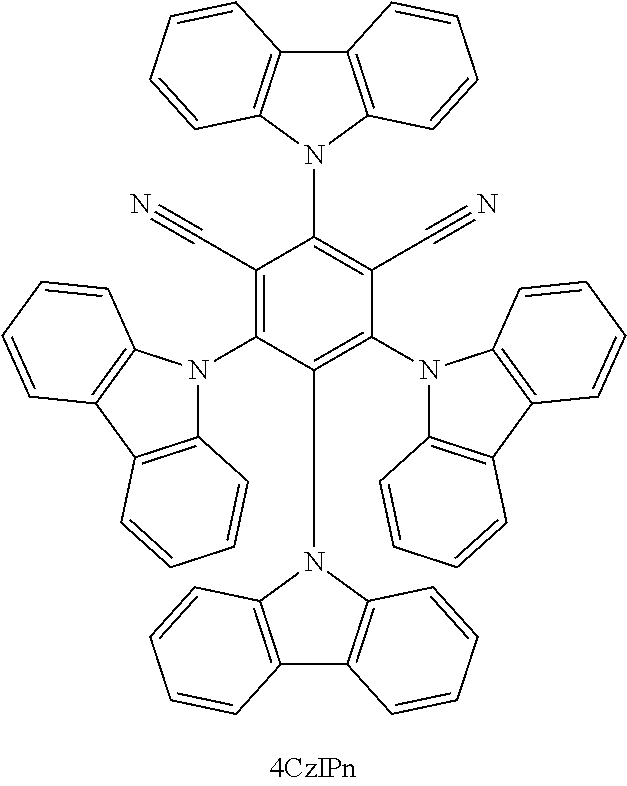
C1(C#N)=C(N2C3=C(C4=C2C=CC=C4)C=CC=C3)C(N2C3=C(C4=C2C=CC=C4)C=CC=C3)=C(N2C3=C(C4=C2C=CC=C4)C=CC=C3)C(C#N)=C1N1C2=C(C3=C1C=CC=C3)C=CC=C2
